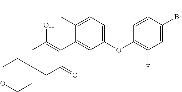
C1(C2=C(O)CC3(CC2=O)CCOCC3)=CC(OC2=C(F)C=C(Br)C=C2)=CC=C1CC
